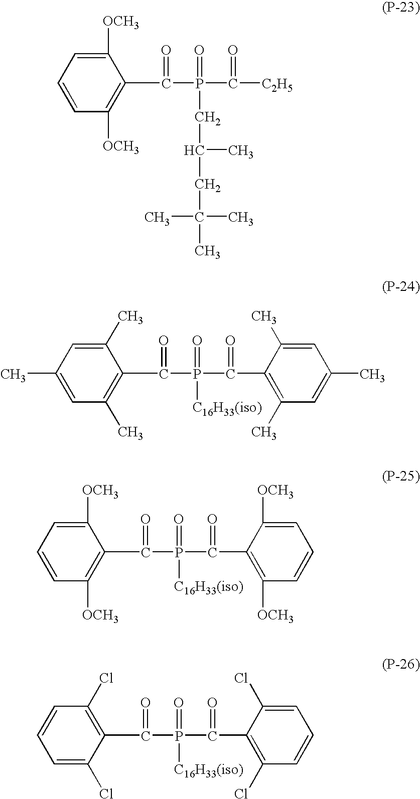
C1(C(P(C(=O)[C2H5])(CC(C)CC(C)(C)C)=O)=O)=C([OCH3])C=CC=C1[OCH3].C1(C(P(C(=O)C2=C(C)C=C(C)C=C2C)([C16H33(iso)])=O)=O)=C(C)C=C(C)C=C1C.C1(C(P(C(=O)C2=C([OCH3])C=CC=C2[OCH3])([C16H33(iso)])=O)=O)=C([OCH3])C=CC=C1[OCH3].C1(C(P(C(=O)C2=C(Cl)C=CC=C2Cl)([C16H33(iso)])=O)=O)=C(Cl)C=CC=C1Cl
